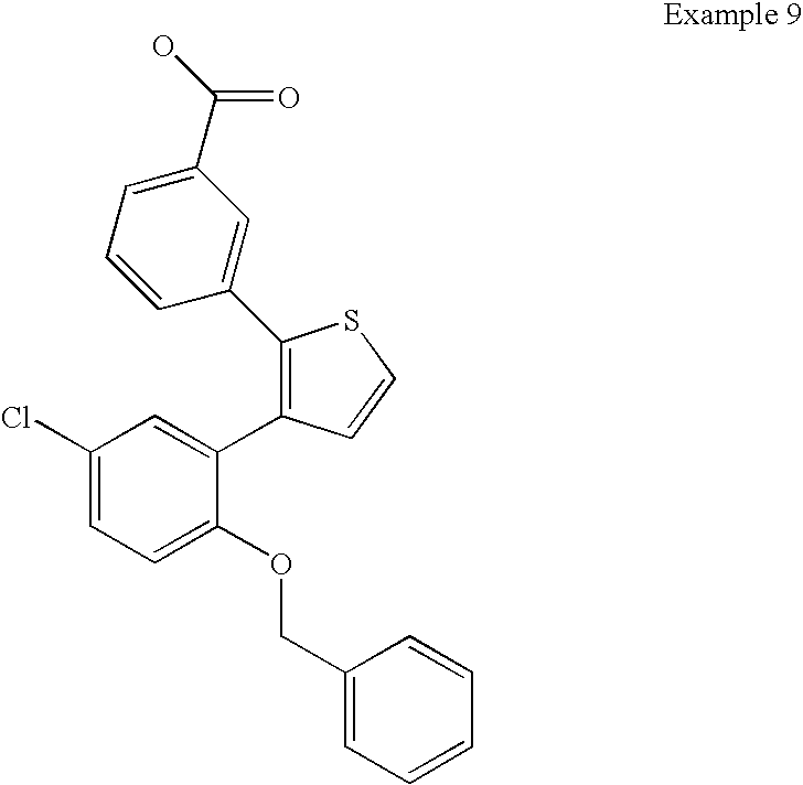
C1(Cl)=CC=C(OCC2=CC=CC=C2)C(C2=C(C3=CC(C(O)=O)=CC=C3)SC=C2)=C1
